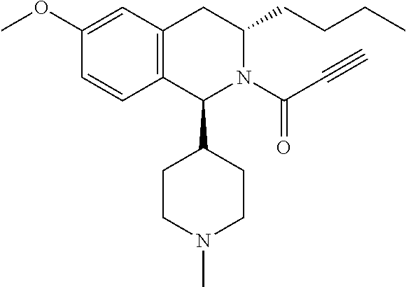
C12=C(CC(CCCC)N(C(C#C)=O)C1C1CCN(C)CC1)C=C(OC)C=C2
